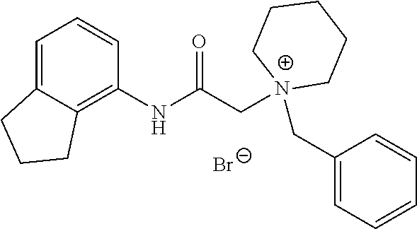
C1=C2C(=C(NC(C[N+]3(CC4=CC=CC=C4)CCCCC3)=O)C=C1)CCC2.[Br-]
